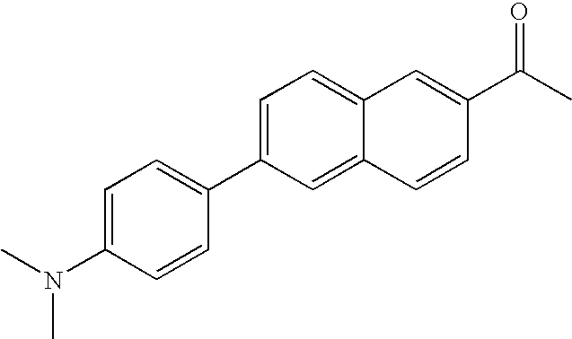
C12=CC=C(C3=CC=C(N(C)C)C=C3)C=C1C=CC(C(C)=O)=C2
